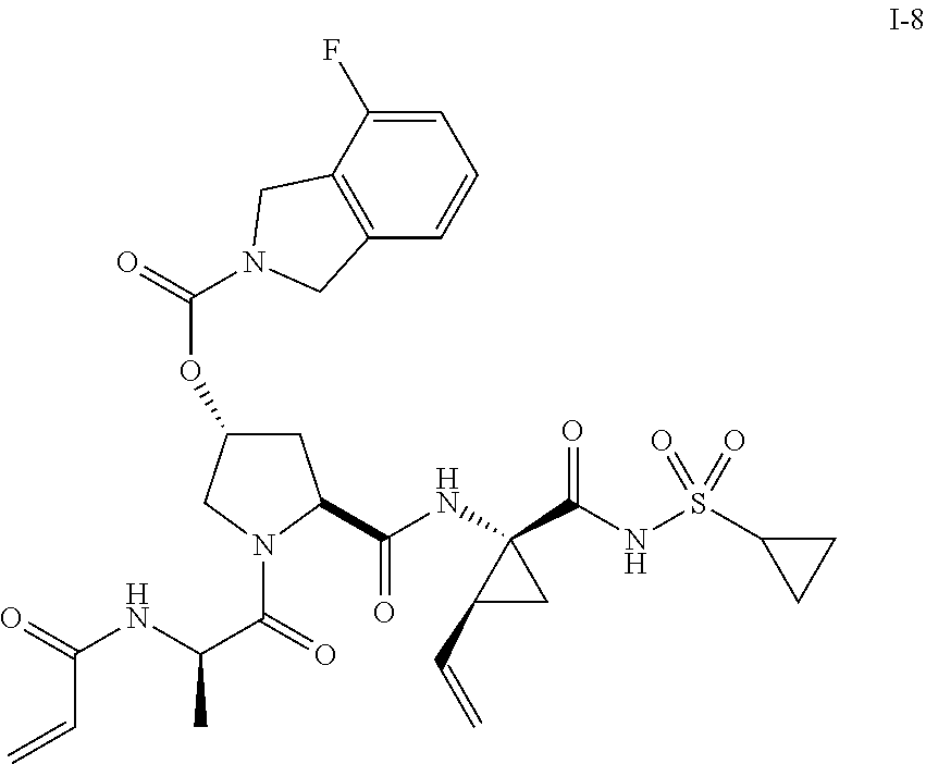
C1C(OC(=O)N2CC3=C(C=CC=C3F)C2)CN(C(C(NC(=O)C=C)C)=O)C1C(NC1(C(NS(C2CC2)(=O)=O)=O)C(C=C)C1)=O
